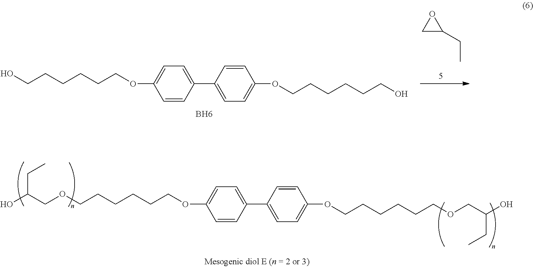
C1=CC(C2=CC=C(OCCCCCCO)C=C2)=CC=C1OCCCCCCO.B.C1C(CC)O1.C1=CC(C2=CC=C(OCCCCCCOCC(O)CC)C=C2)=CC=C1OCCCCCCOCC(O)CC
